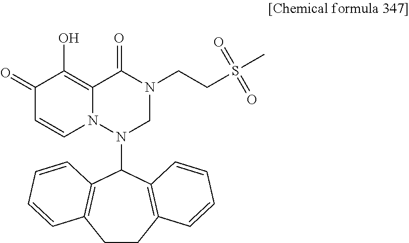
C1(=O)C=CN2C(=C1O)C(=O)N(CCS(C)(=O)=O)CN2C1C2=C(CCC3=C1C=CC=C3)C=CC=C2
